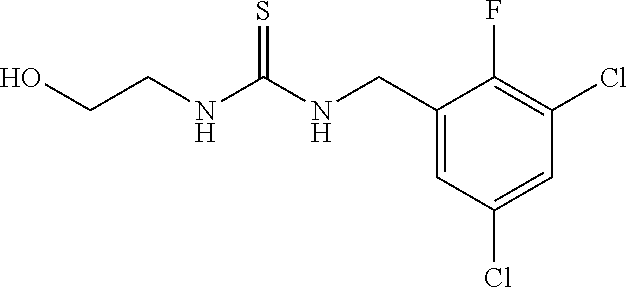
C1(CNC(NCCO)=S)=CC(Cl)=CC(Cl)=C1F
